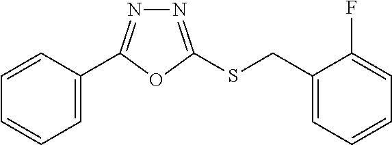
C1=C(C2=NN=C(SCC3=CC=CC=C3F)O2)C=CC=C1
